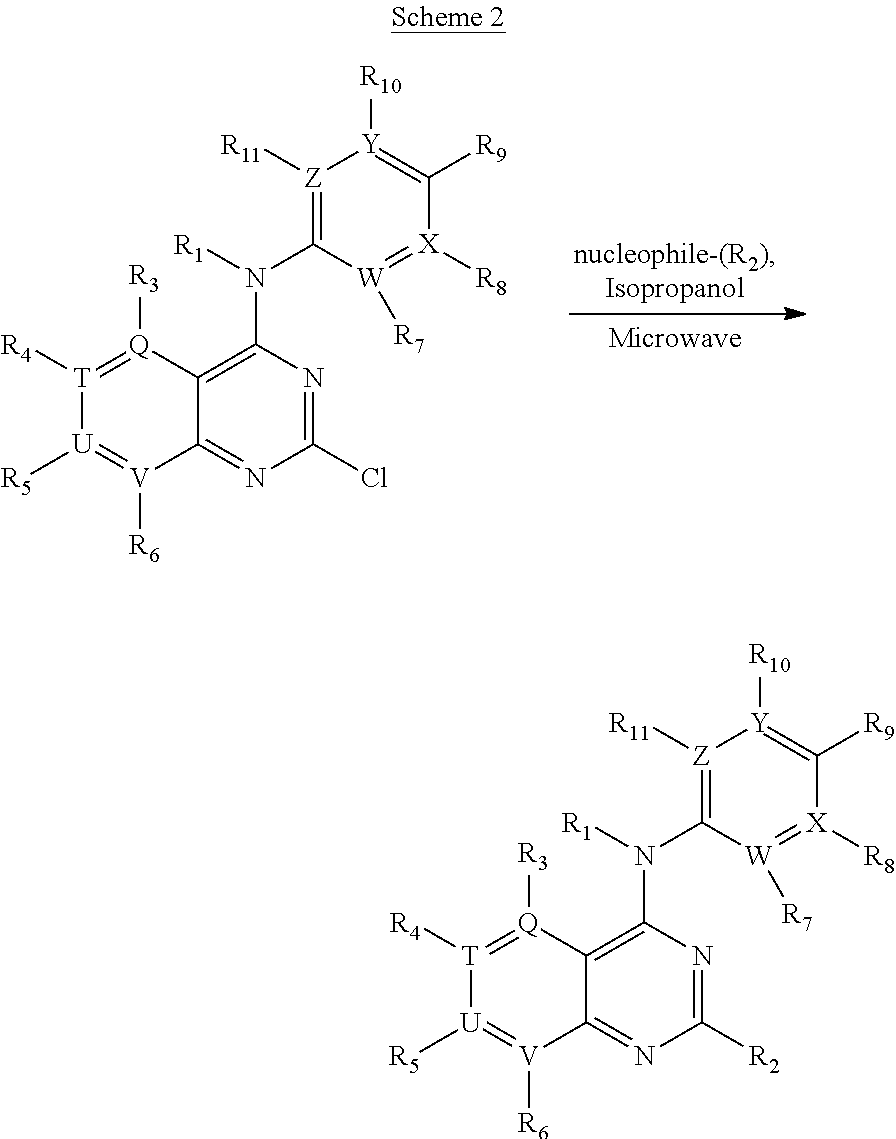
[T]1([R4])=[Q]([R3])C2=C(N([R1])C3=[Z]([R11])[Y]([R10])=C([R9])[X]([R8])=[W]3[R7])N=C(Cl)N=C2[V]([R6])=[U]1[R5].[T]1([R4])=[Q]([R3])C2=C(N([R1])C3=[Z]([R11])[Y]([R10])=C([R9])[X]([R8])=[W]3[R7])N=C([R2])N=C2[V]([R6])=[U]1[R5]
